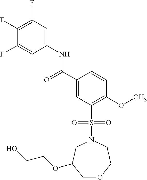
C(C1=CC(S(N2CCOCC(OCCO)C2)(=O)=O)=C(OC)C=C1)(=O)NC1=CC(F)=C(F)C(F)=C1
